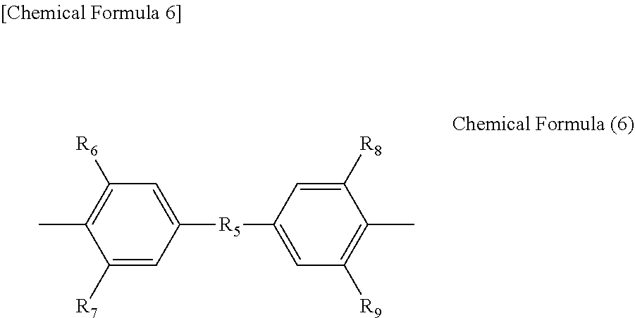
C1([R6])=C(C)C([R7])=CC([R5]C2=CC([R9])=C(C)C([R8])=C2)=C1
